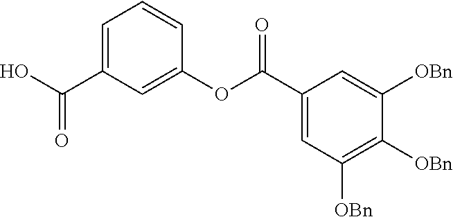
OC(=O)C1=CC=CC(OC(C2=CC([OBn])=C([OBn])C([OBn])=C2)=O)=C1
